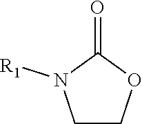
C1COC(=O)N1[R1]
